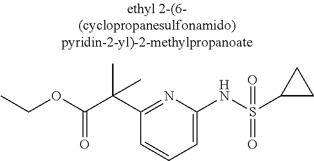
C1(C(C(OCC)=O)(C)C)=NC(NS(C2CC2)(=O)=O)=CC=C1
